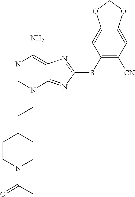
N1=CN(CCC2CCN(C(C)=O)CC2)C2=NC(SC3=C([CN])C=C4C(=C3)OCO4)=NC2=C1N
